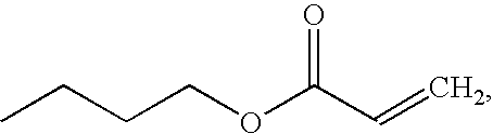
CCCCOC(C=C)=O
